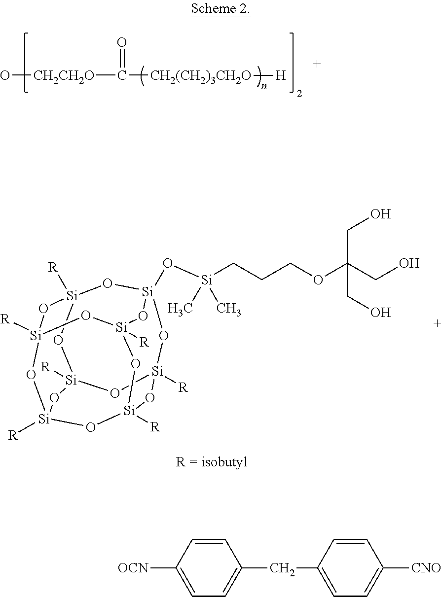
O[CH2CH2O]C([CH2(CH2)3CH2O][H])=O.O1[Si]2([R])O[Si]3([R])O[Si]4([R])O[Si]1([R])O[Si]1([R])O[Si](O[Si](CCCOC(CO)(CO)CO)(C)C)(O[Si]([R])(O[Si]([R])(O1)O4)O3)O2.C1=CC([OCN])=CC=C1CC1=CC=C([CNO])C=C1
